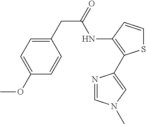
C1(OC)=CC=C(CC(NC2=C(C3=CN(C)C=N3)SC=C2)=O)C=C1
